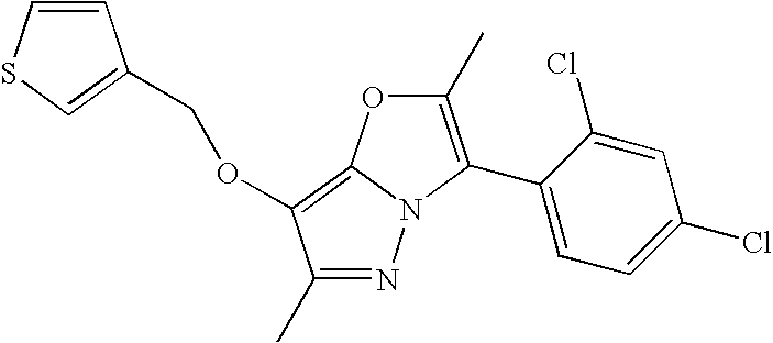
N1=C(C)C(OCC2=CSC=C2)=C2N1C(C1=CC=C(Cl)C=C1Cl)=C(C)O2
